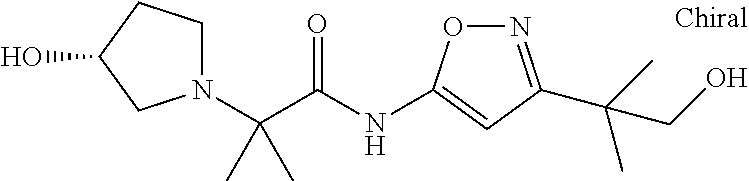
C(C(=O)NC1=CC(C(CO)(C)C)=NO1)(C)(C)N1CCC(O)C1
